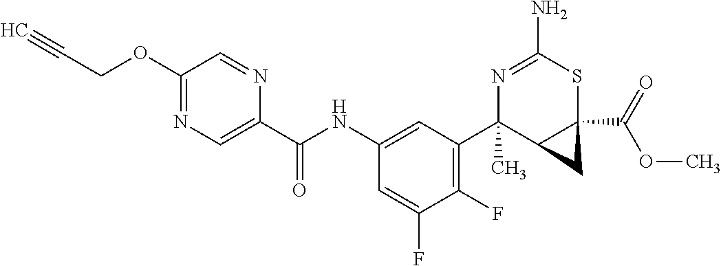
N1=C(N)SC2(C(OC)=O)C(C1(C1=C(F)C(F)=CC(NC(C3=CN=C(OCC#C)C=N3)=O)=C1)C)C2
